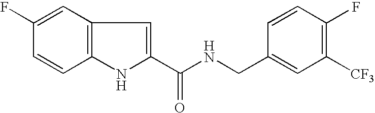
C1(C(NCC2=CC([CF3])=C(F)C=C2)=O)=CC2=C(N1)C=CC(F)=C2
